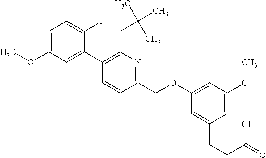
C1(OC)=CC=C(F)C(C2=C(CC(C)(C)C)N=C(COC3=CC(OC)=CC(CCC(O)=O)=C3)C=C2)=C1
